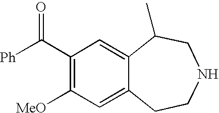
[Ph]C(C1=C([MeO])C=C2C(=C1)C(C)CNCC2)=O
